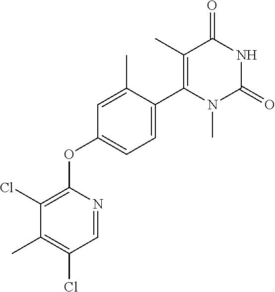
C1(Cl)=C(OC2=CC=C(C3=C(C)C(=O)NC(=O)N3C)C(C)=C2)N=CC(Cl)=C1C
